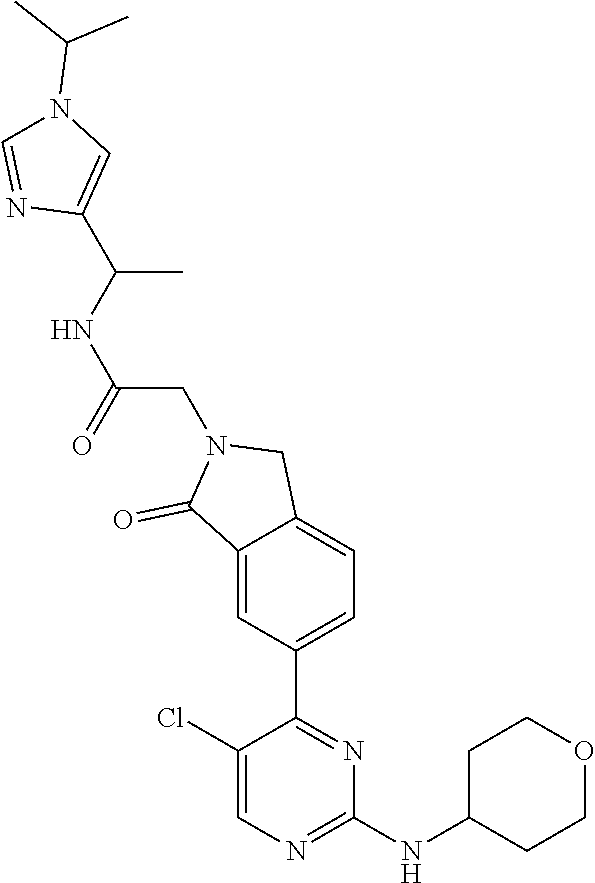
C1(Cl)=CN=C(NC2CCOCC2)N=C1C1=CC=C2C(=C1)C(=O)N(CC(NC(C1=CN(C(C)C)C=N1)C)=O)C2
